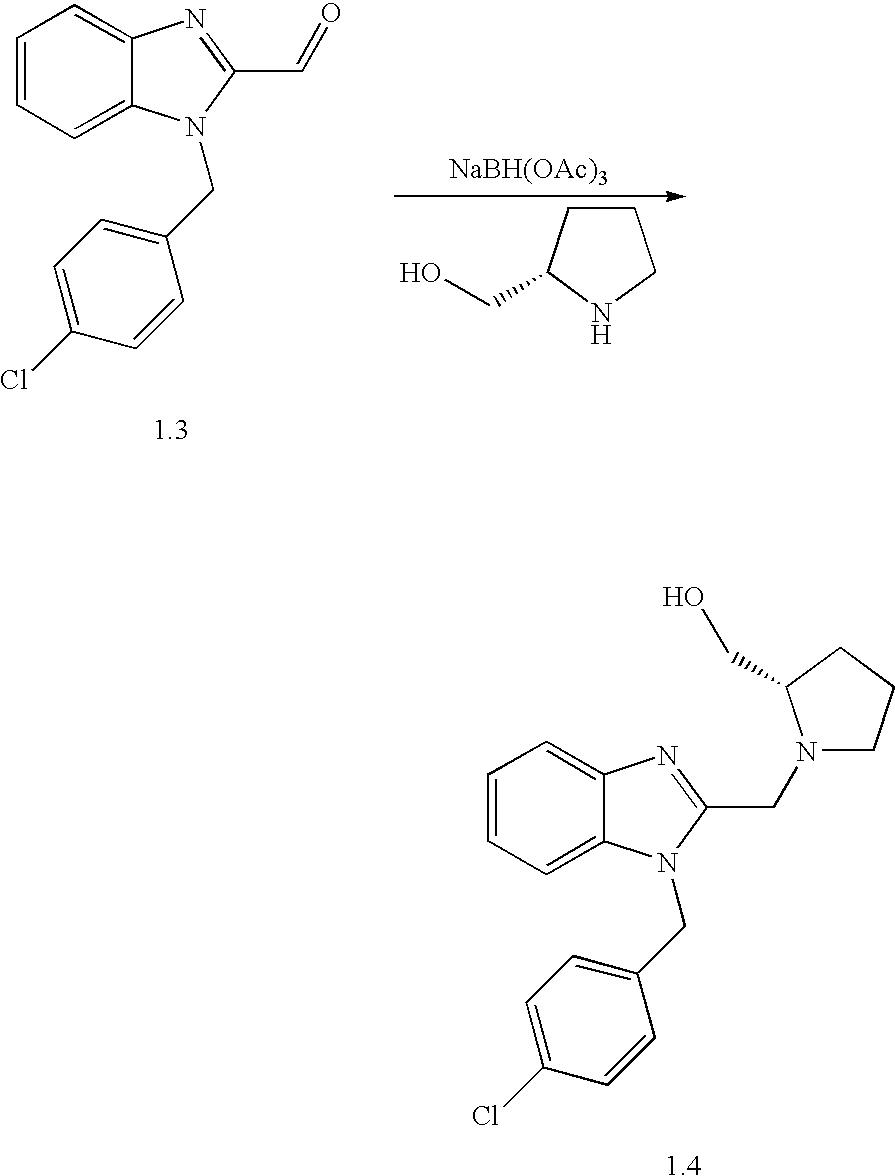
[1.4].C1=CC=C2C(=C1)N=C(CN1CCCC1CO)N2CC1=CC=C(Cl)C=C1.C1=CC=C2C(=C1)N=C(C=O)N2CC1=CC=C(Cl)C=C1.[1.3].[NaBH(OAc)3].C1CC(CO)NC1
